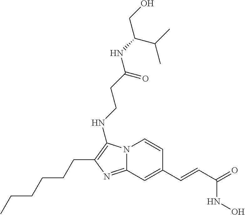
N12C(=NC(CCCCCC)=C1NCCC(NC(CO)C(C)C)=O)C=C(C=CC(=O)NO)C=C2
